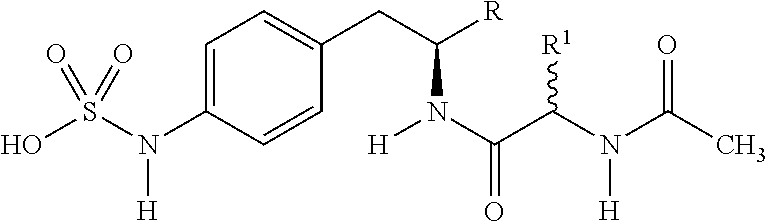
OS(N(C1=CC=C(CC(N(C(C(N(C(C)=O)[H])[R1])=O)[H])[R])C=C1)[H])(=O)=O
